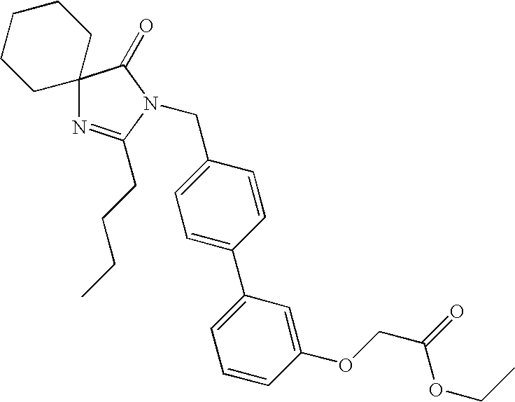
C1=C(CN2C(CCCC)=NC3(C2=O)CCCCC3)C=CC(C2=CC=CC(OCC(=O)OCC)=C2)=C1
